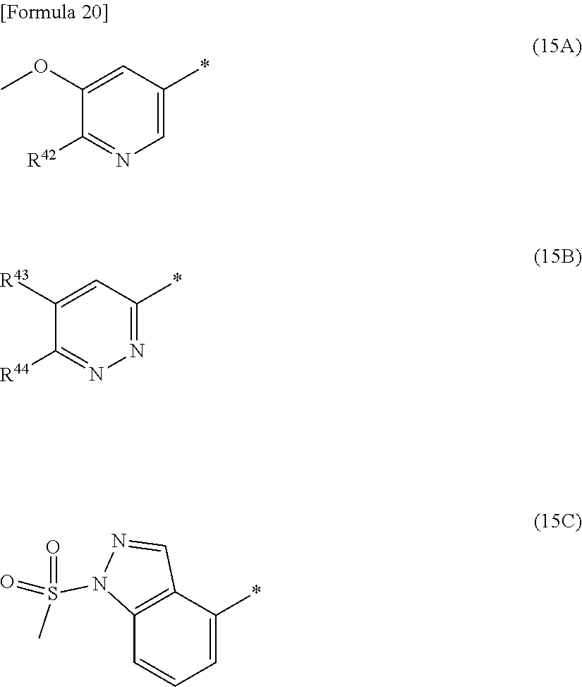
C1(OC)=CC(*)=CN=C1[R42].C1([R43])=CC(*)=NN=C1[R44].C12=C(C(*)=CC=C1)C=NN2S(C)(=O)=O
